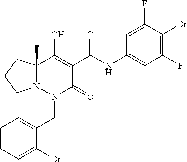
C1=CC=C(Br)C(CN2C(=O)C(C(=O)NC3=CC(F)=C(Br)C(F)=C3)=C(O)C3(C)N2CCC3)=C1
